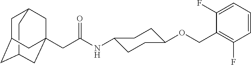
C1C2CC3(CC(NC4CCC(OCC5=C(F)C=CC=C5F)CC4)=O)CC(CC1C3)C2
